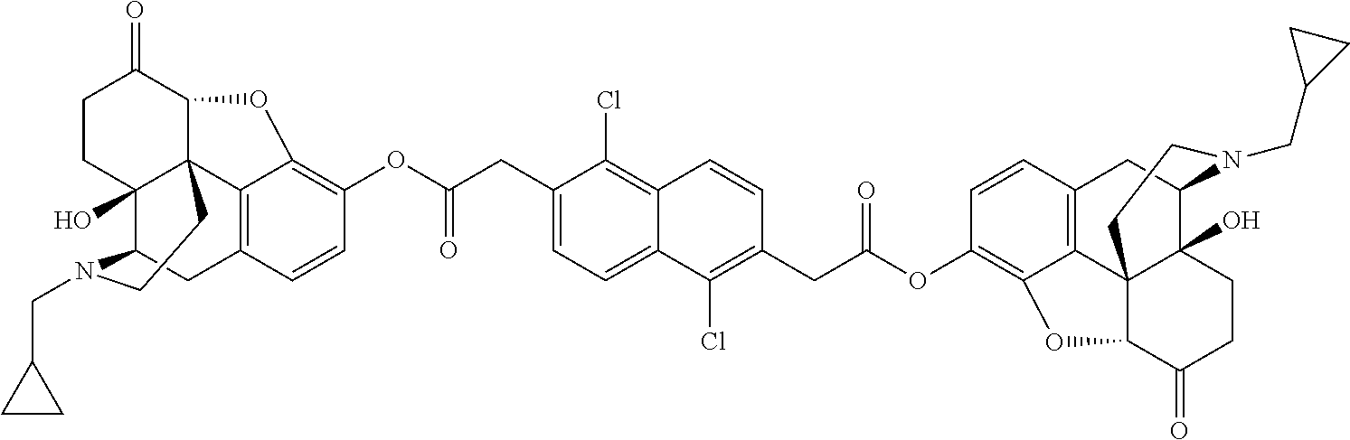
C1CC2(O)C34C(C1=O)OC1=C(OC(CC5=CC=C6C(=C5Cl)C=CC(CC(OC5=C7C8=C(C=C5)CC5C9(O)C8(C(C(=O)CC9)O7)CCN5CC5CC5)=O)=C6Cl)=O)C=CC(=C31)CC2N(CC1CC1)CC4
